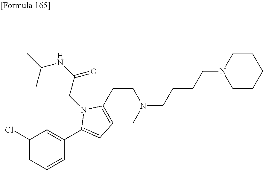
C1CCCCN1CCCCN1CCC2=C(C1)C=C(C1=CC(Cl)=CC=C1)N2CC(NC(C)C)=O
